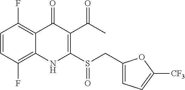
C1=CC(F)=C2C(=C1F)C(=O)C(C(C)=O)=C(S(CC1=CC=C([CF3])O1)=O)N2
